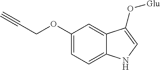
O(C1=CC=C2C(=C1)C(O[Glu])=CN2)CC#C
